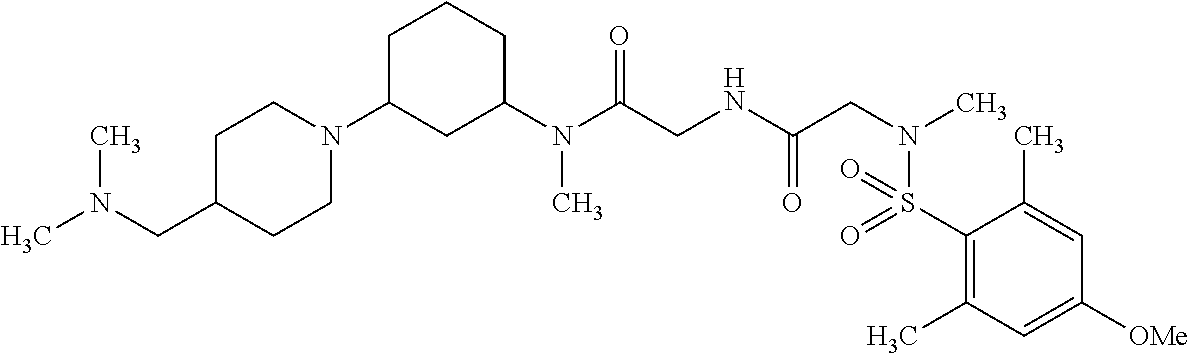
C1C(CN(C)C)CCN(C2CC(N(C(CNC(CN(C)S(C3=C(C)C=C([OMe])C=C3C)(=O)=O)=O)=O)C)CCC2)C1
